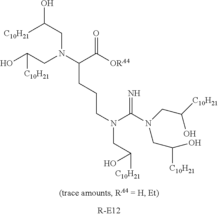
C(CCCN(CC([C10H21])O)C(N(CC([C10H21])O)CC([C10H21])O)=N)(N(CC(O)[C10H21])CC(O)[C10H21])C([ORA4])=O
